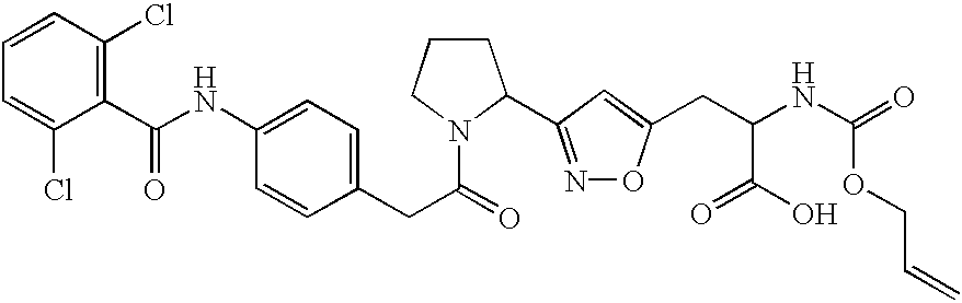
N(C1=CC=C(CC(=O)N2CCCC2C2=NOC(CC(NC(=O)OCC=C)C(O)=O)=C2)C=C1)C(C1=C(Cl)C=CC=C1Cl)=O
